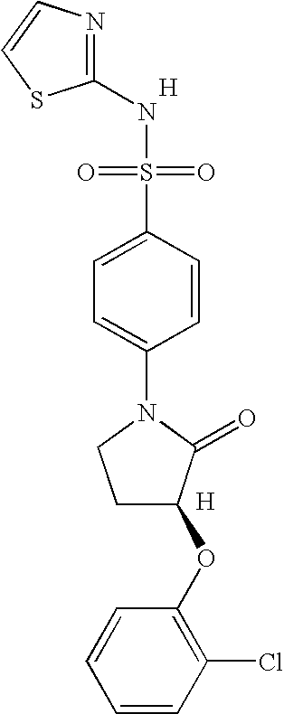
[H].N1=C(NS(=O)(=O)C2=CC=C(N3CCC(OC4=C(Cl)C=CC=C4)C3=O)C=C2)SC=C1.[H]
